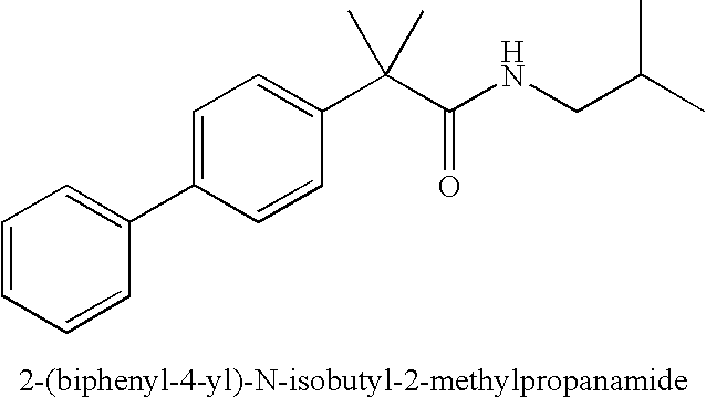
C1=CC=CC(C2=CC=C(C(C(NCC(C)C)=O)(C)C)C=C2)=C1
